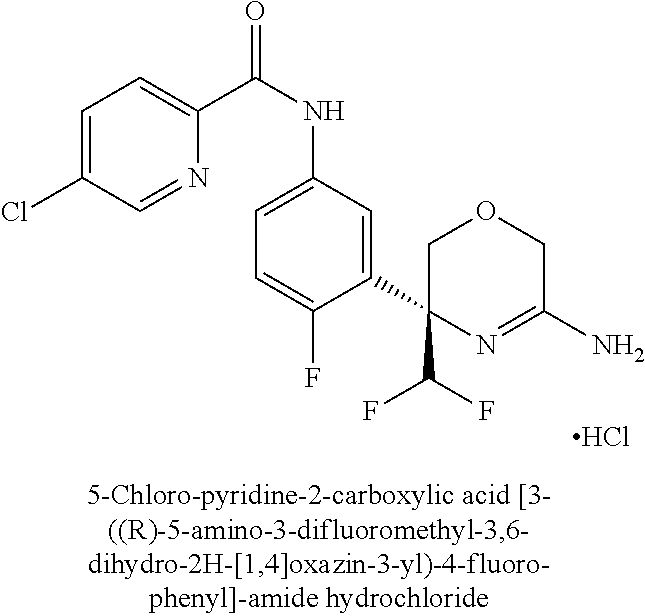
C1(C(F)F)(C2=CC(NC(=O)C3=CC=C(Cl)C=N3)=CC=C2F)N=C(N)COC1.Cl
